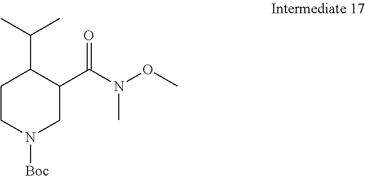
C1(C(N(OC)C)=O)CN([Boc])CCC1C(C)C
